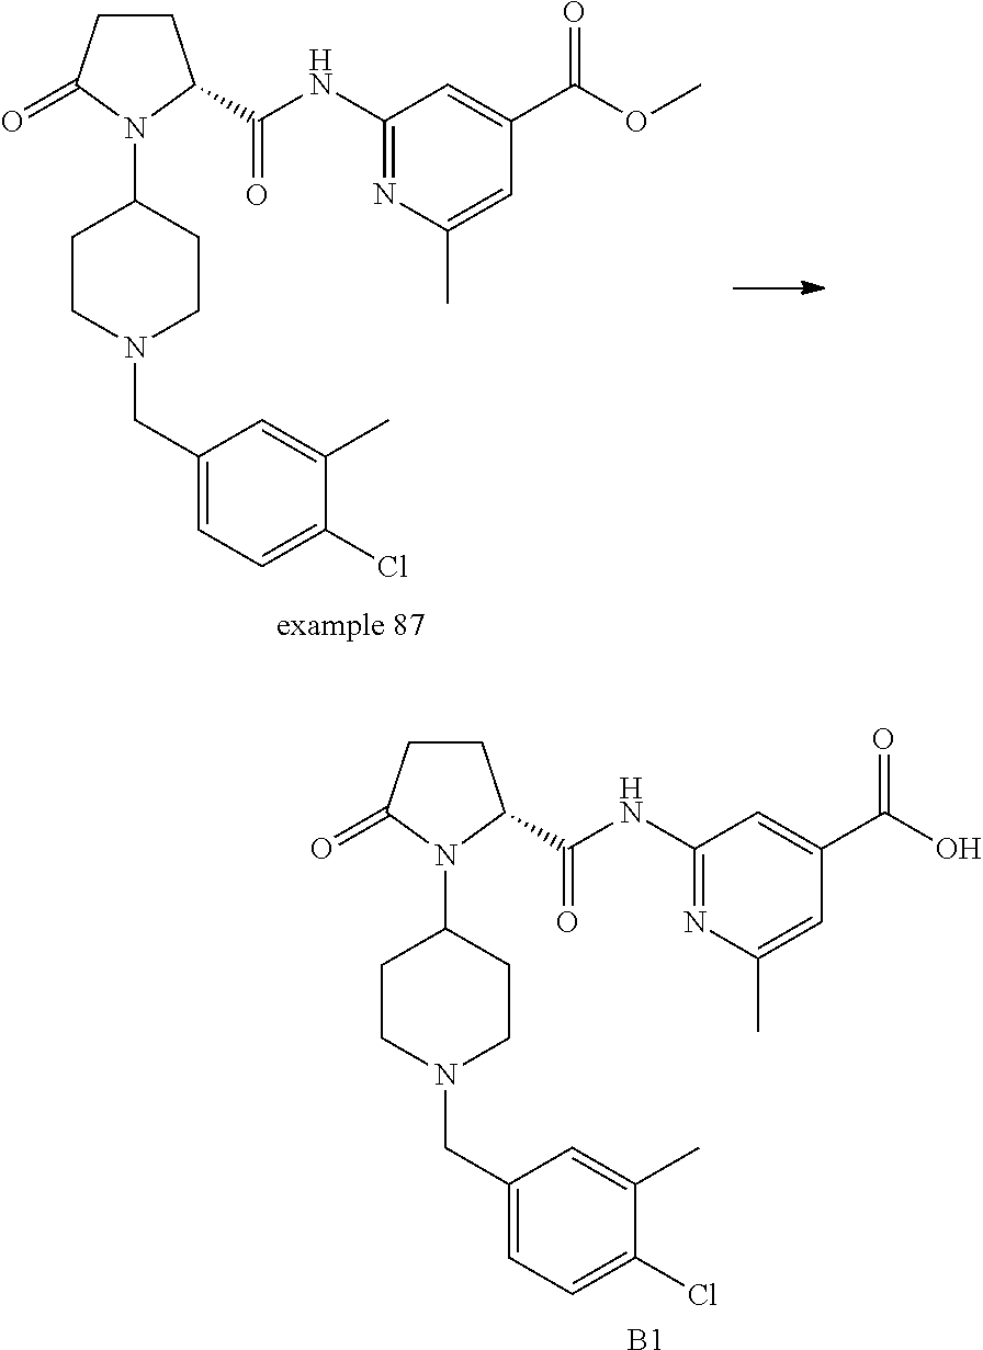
C1CC(=O)N(C2CCN(CC3=CC=C(Cl)C(C)=C3)CC2)C1C(NC1=NC(C)=CC(C(OC)=O)=C1)=O.C1CC(=O)N(C2CCN(CC3=CC=C(Cl)C(C)=C3)CC2)C1C(NC1=NC(C)=CC(C(O)=O)=C1)=O.[B1]
